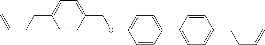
C1=CC(COC2=CC=C(C3=CC=C(CCC=C)C=C3)C=C2)=CC=C1CCC=C
